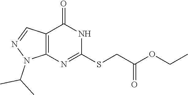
C12=C(N=C(SCC(OCC)=O)NC1=O)N(C(C)C)N=C2
